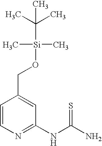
C1=CN=C(NC(N)=S)C=C1CO[Si](C)(C)C(C)(C)C
